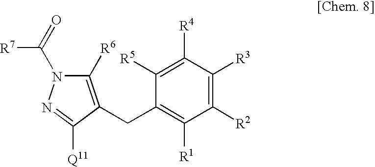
C1([R2])=C([R3])C([R4])=C([R5])C(CC2=C([R6])N(C([R7])=O)N=C2[Q11])=C1[R1]
